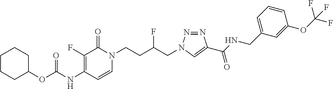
N(C1=C(F)C(=O)N(CCC(CN2N=NC(C(NCC3=CC=CC(OC(F)(F)F)=C3)=O)=C2)F)C=C1)C(=O)OC1CCCCC1
